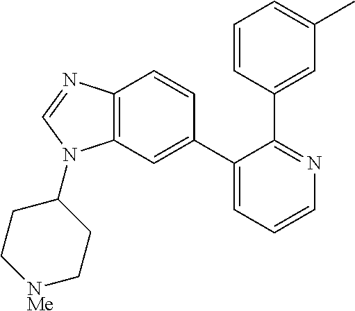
C12=C(C=C(C3=CC=CN=C3C3=CC(C)=CC=C3)C=C1)N(C1CC[NMe]CC1)C=N2
